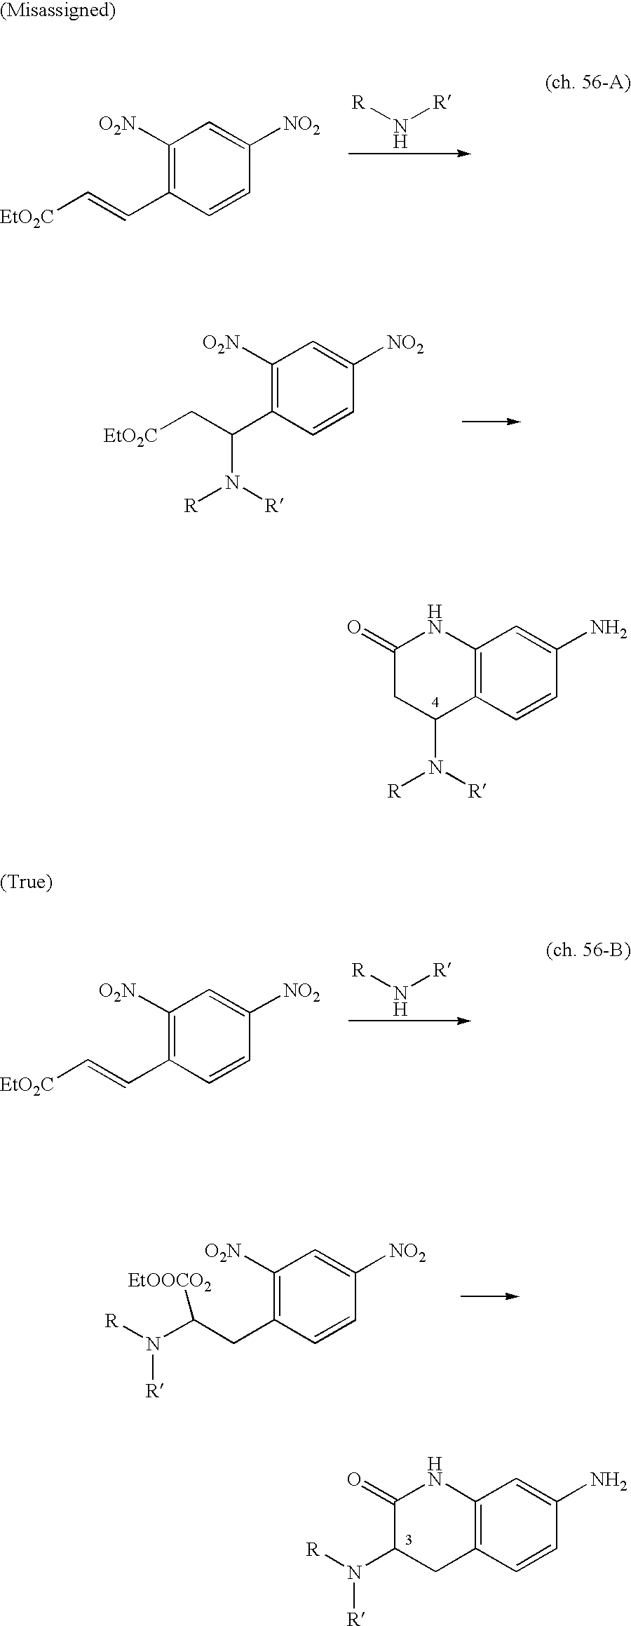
C12=C(C=CC(N)=C1)C(N([R])[R])CC(=O)N2.[R]N[R].C1([O2N])=C(C=C[EtO2C])C=CC([NO2])=C1.C1([O2N])=C(C(C[EtO2C])N([R])[R])C=CC([NO2])=C1.[R]N[R].C1([O2N])=C(C=C[EtO2C])C=CC([NO2])=C1.C12=C(C=CC(N)=C1)CC(N([R])[R])C(=O)N2.C1([O2N])=C(CC(N([R])[R])[EtOOCO2])C=CC([NO2])=C1
